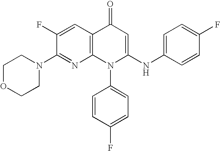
C1(N2CCOCC2)=NC2=C(C=C1F)C(=O)C=C(NC1=CC=C(F)C=C1)N2C1=CC=C(F)C=C1
